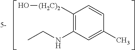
C1(C)=CC(NCC)=C([(H2C)2]O)C=C1
